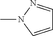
CN1C=CC=N1
